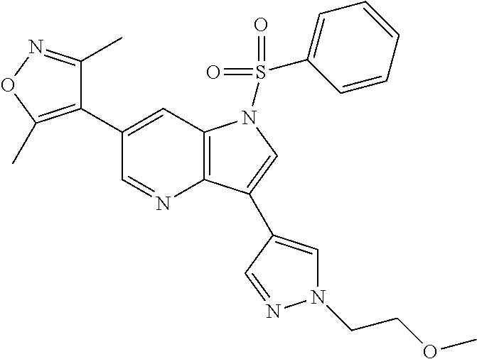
C1(C2=C(C)ON=C2C)=CC2=C(N=C1)C(C1=CN(CCOC)N=C1)=CN2S(=O)(=O)C1=CC=CC=C1
